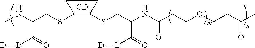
C1(SCC(NC)C(=O)[L][D])C(SCC(NC(CCOCCC(C)=O)=O)C([L][D])=O)CC1.[CD]
